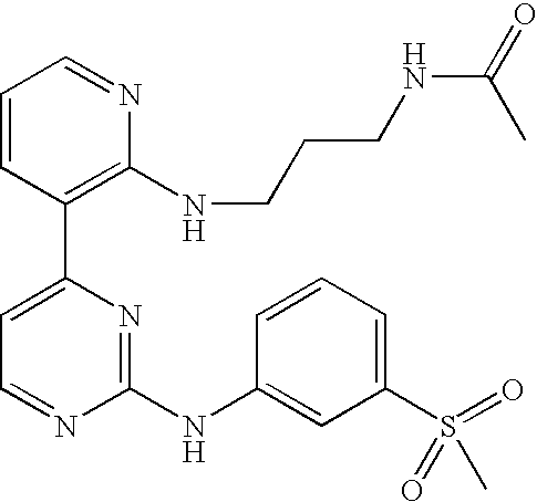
C1=CC(C2=CC=NC(NC3=CC(S(=O)(C)=O)=CC=C3)=N2)=C(NCCCNC(=O)C)N=C1
